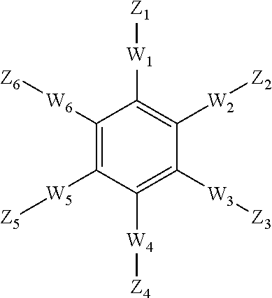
C1([W6][Z6])=C([W5][Z5])C([W4][Z4])=C([W3][Z3])C([W2][Z2])=C1[W1][Z1]
